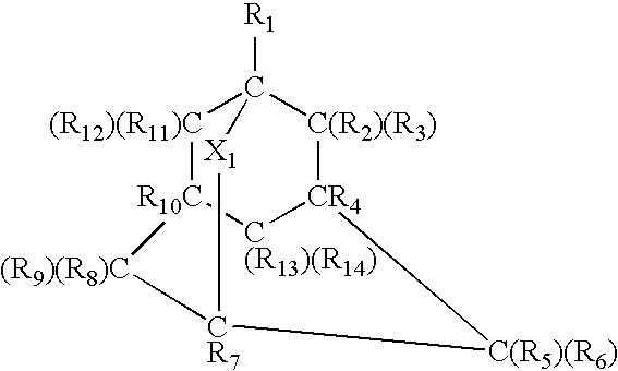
[(R12)(R11)C]1[R10C]2[C(R13)(R14)][CR4]3[C(R2)(R3)]C1([R1])[X1][CR7]([C(R5)(R6)]3)[(R9)(R8)C]2
